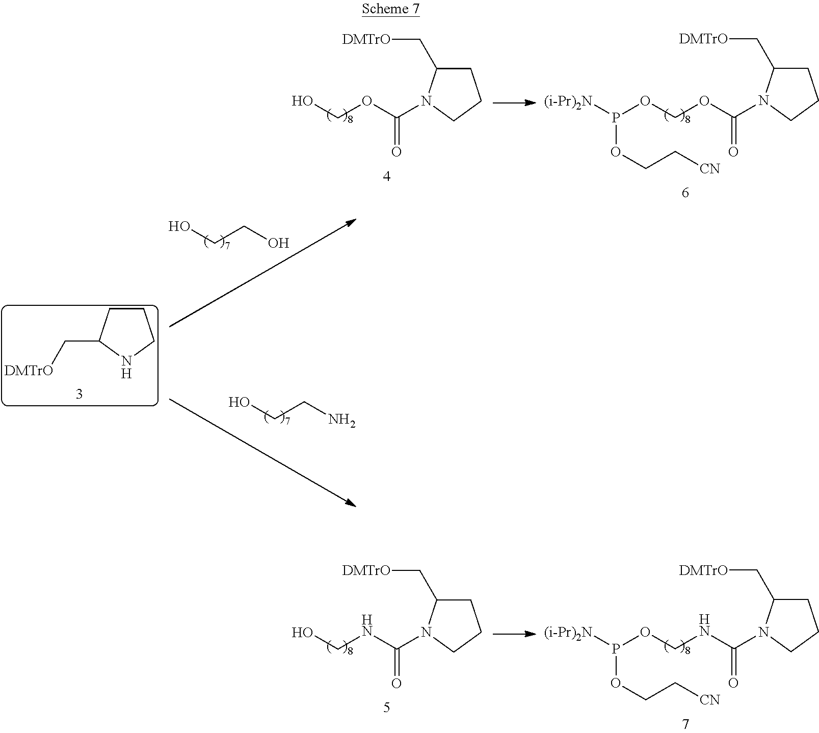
OCOC(=O)N1C(C[DMTrO])CCC1.O(COC(N1C(C[DMTrO])CCC1)=O)P([(i-Pr)2N])OCC[CN].C1CC(C[DMTrO])NC1.OCCO.OCCN.OCNC(=O)N1C(C[DMTrO])CCC1.O(CNC(N1C(C[DMTrO])CCC1)=O)P([(i-Pr)2N])OCC[CN]
